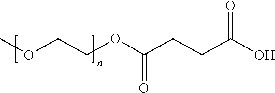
COCCOC(CCC(O)=O)=O
